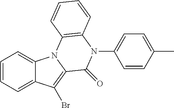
C1=CC=C2C(=C1)N1C(=C2Br)C(=O)N(C2=CC=C(C)C=C2)C2=C1C=CC=C2
